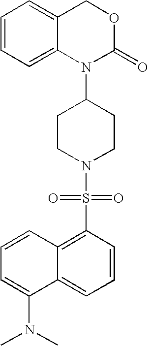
C1=CC=C2C(=C1)COC(=O)N2C1CCN(S(C2=C3C(=CC=C2)C(N(C)C)=CC=C3)(=O)=O)CC1
